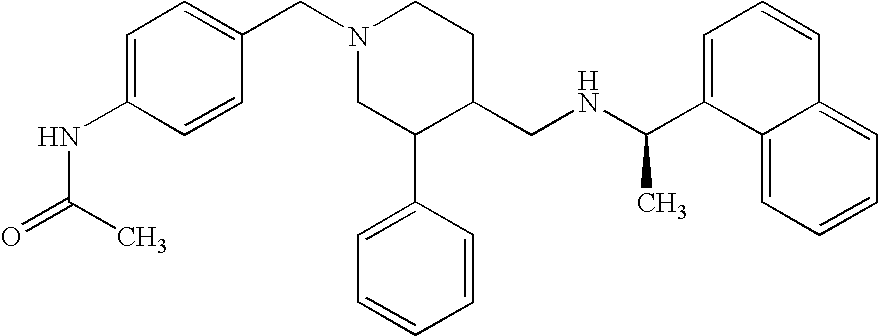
N1(CC2=CC=C(NC(=O)C)C=C2)CC(C2=CC=CC=C2)C(CNC(C2=CC=CC3=CC=CC=C23)C)CC1
